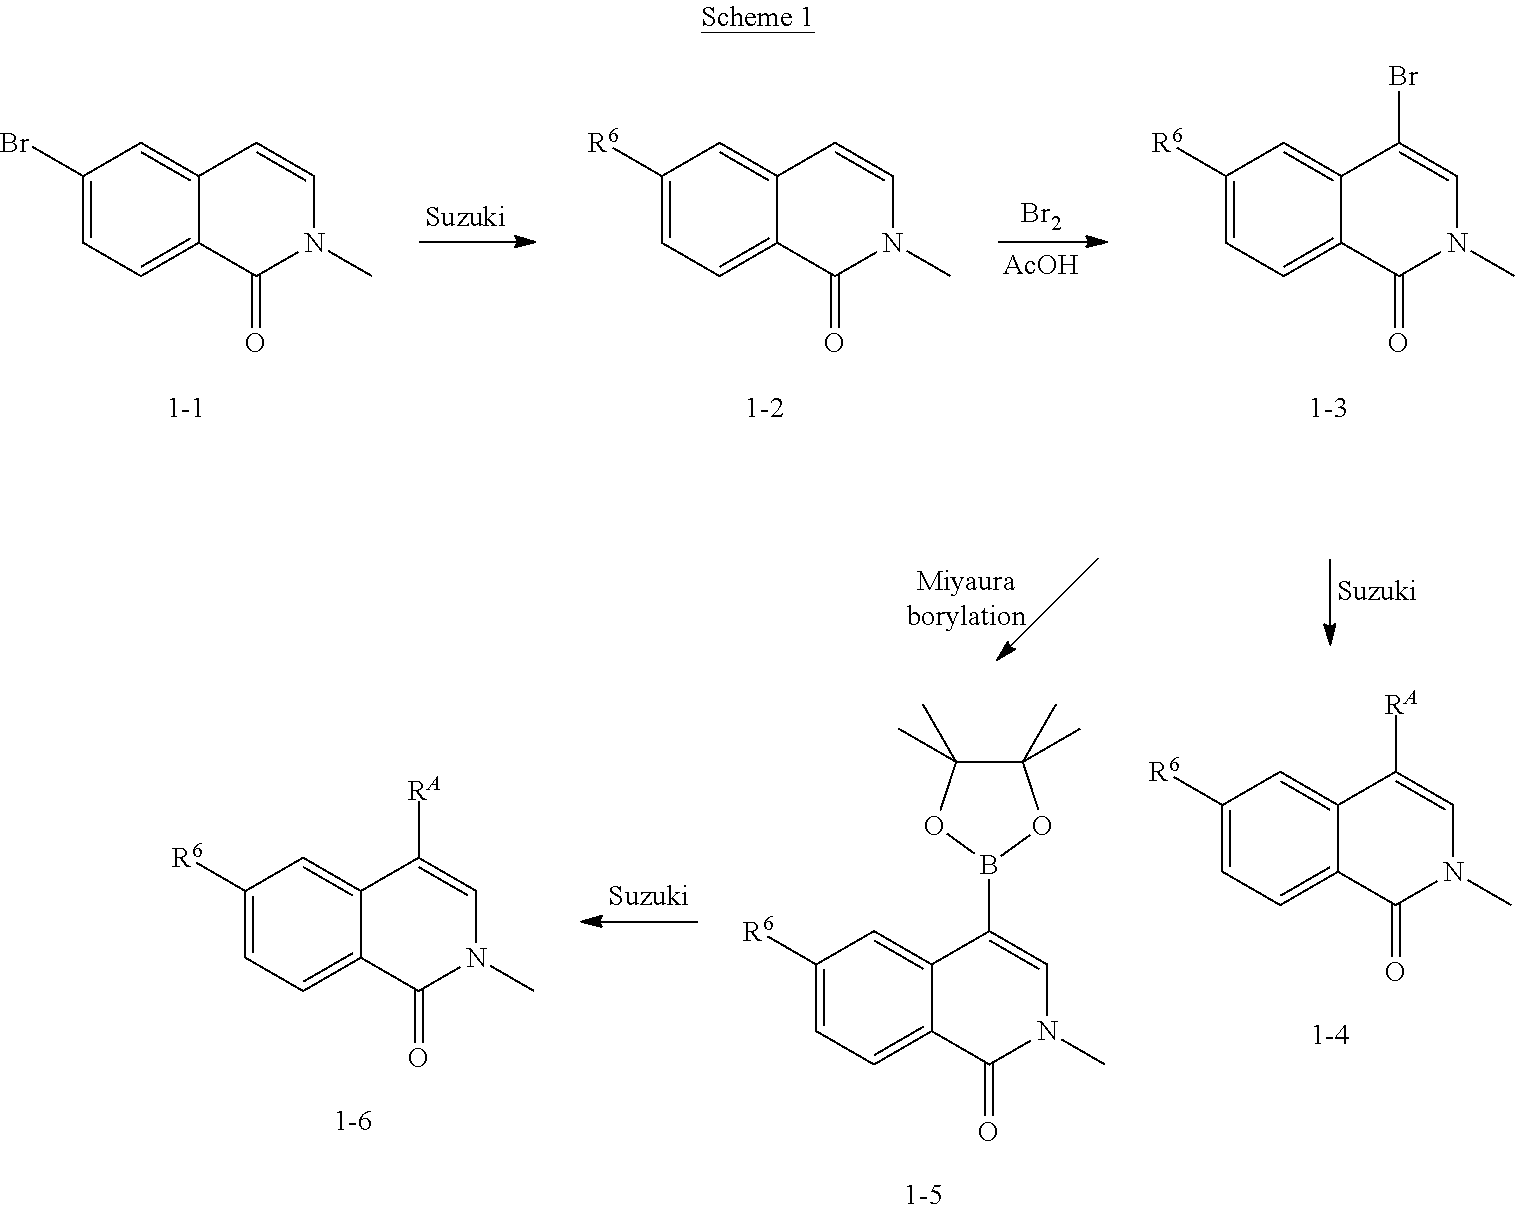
[Br2].[AcOH].C1(Br)=CC=C2C(=C1)C=CN(C)C2=O.C1([R6])=CC=C2C(=C1)C=CN(C)C2=O.C1([R6])=CC=C2C(=C1)C(Br)=CN(C)C2=O.C1(C)(C)C(C)(C)OB(C2=CN(C)C(=O)C3=CC=C([R6])C=C23)O1.C1([RA])=CN(C)C(=O)C2=CC=C([R6])C=C12.C1([RA])=CN(C)C(=O)C2=CC=C([R6])C=C12
